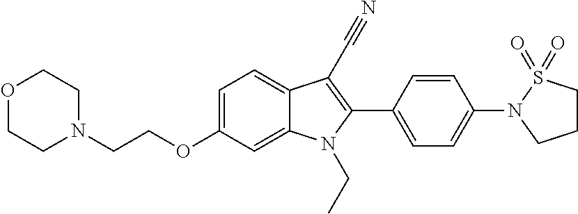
C1=C(OCCN2CCOCC2)C=C2C(=C1)C(C#N)=C(C1=CC=C(N3CCCS3(=O)=O)C=C1)N2CC
